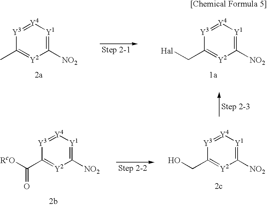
[Y3]1=[Y4][Y1]=C([NO2])[Y2]=C1C.[Y3]1=[Y4][Y1]=C([NO2])[Y2]=C1C[Hal].[Y3]1=[Y4][Y1]=C([NO2])[Y2]=C1CO.[Y3]1=[Y4][Y1]=C([NO2])[Y2]=C1C([RcO])=O
